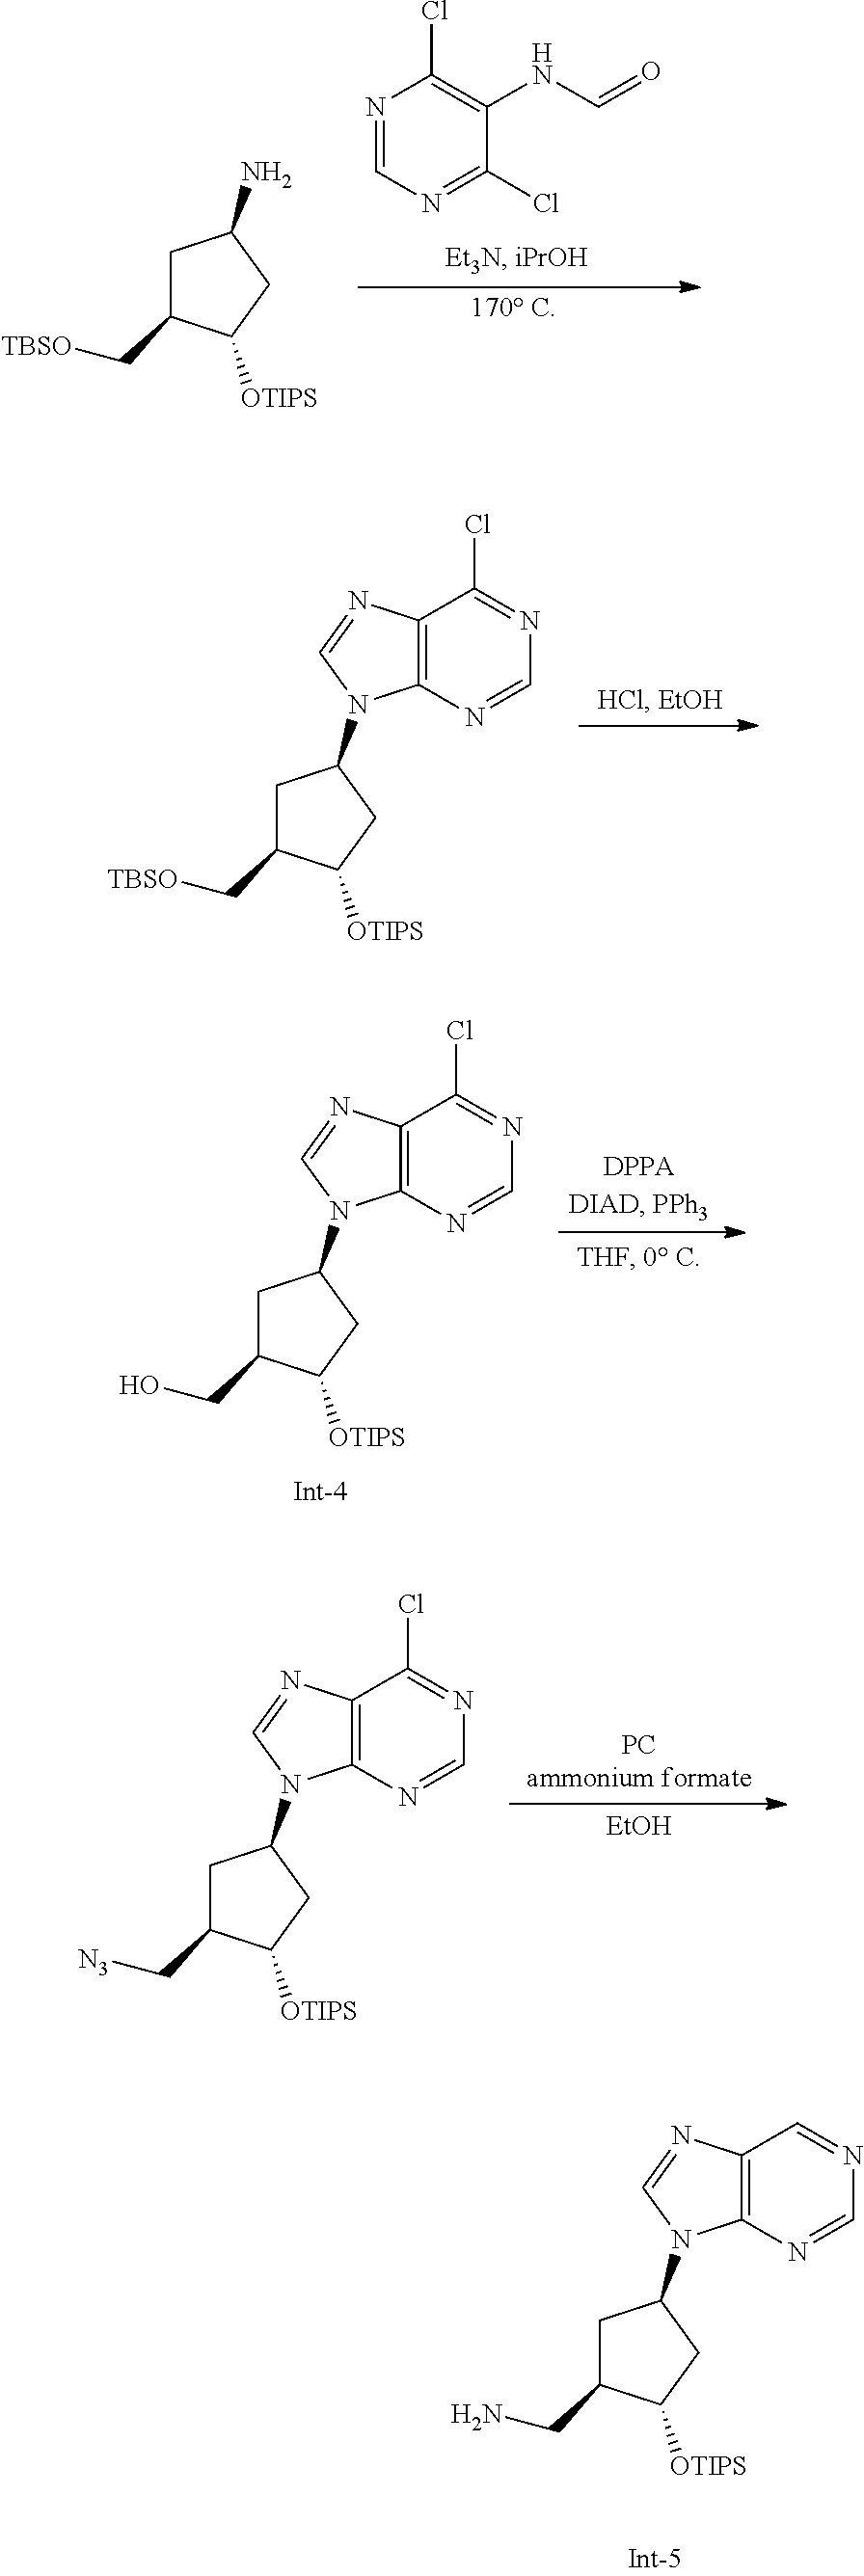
N1=CN=C(Cl)C(NC=O)=C1Cl.C1C(C[TBSO])C([OTIPS])CC1N.C1C(C[TBSO])C([OTIPS])CC1N1C2=C(C(Cl)=NC=N2)N=C1.C1C(CO)C([OTIPS])CC1N1C2=C(C(Cl)=NC=N2)N=C1.[EtOH].C1C(C[N3])C([OTIPS])CC1N1C2=C(C(Cl)=NC=N2)N=C1.C1C(CN)C([OTIPS])CC1N1C2=C(C=NC=N2)N=C1
